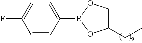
C1=CC(B2OCC(CC)O2)=CC=C1F
